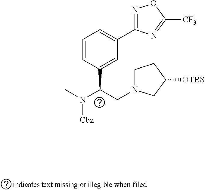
C1=CC(C(CN2CCC([OTBS])C2)N(C)[Cbz])=CC(C2=NOC([CF3])=N2)=C1
